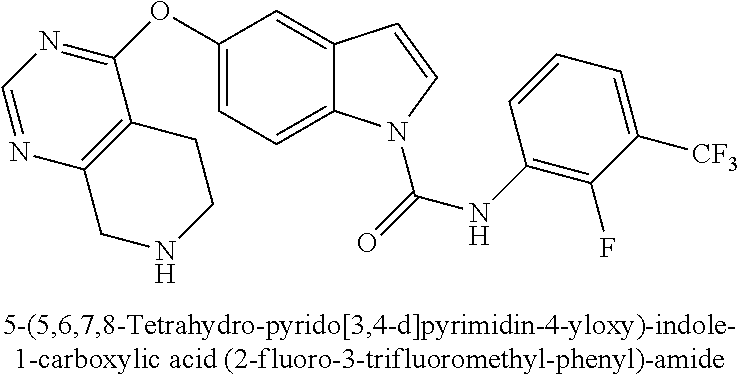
C1(OC2=NC=NC3=C2CCNC3)=CC=C2C(=C1)C=CN2C(=O)NC1=C(F)C([CF3])=CC=C1
